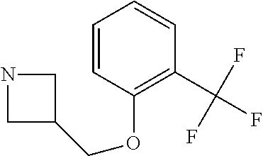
C1=CC(OCC2CNC2)=C(C(F)(F)F)C=C1
